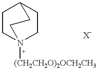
C1CN2([(CH2CH2O)2OCH2CH3])CCC1CC2
